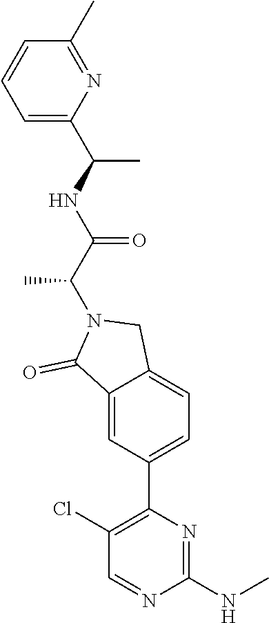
C1(NC)=NC(C2=CC=C3C(=C2)C(=O)N(C(C(NC(C2=CC=CC(C)=N2)C)=O)C)C3)=C(Cl)C=N1
